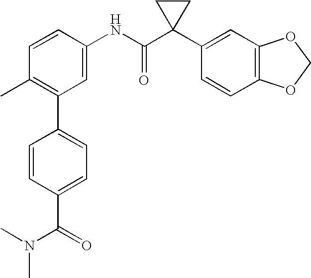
C1=CC(NC(C2(C3=CC4=C(C=C3)OCO4)CC2)=O)=CC(C2=CC=C(C(=O)N(C)C)C=C2)=C1C
